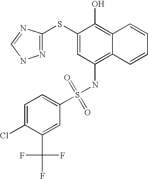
C1=C(Cl)C(C(F)(F)F)=CC(S(NC2=C3C(=C(O)C(SC4=NNC=N4)=C2)C=CC=C3)(=O)=O)=C1
